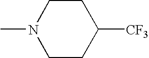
CN1CCC([CF3])CC1
